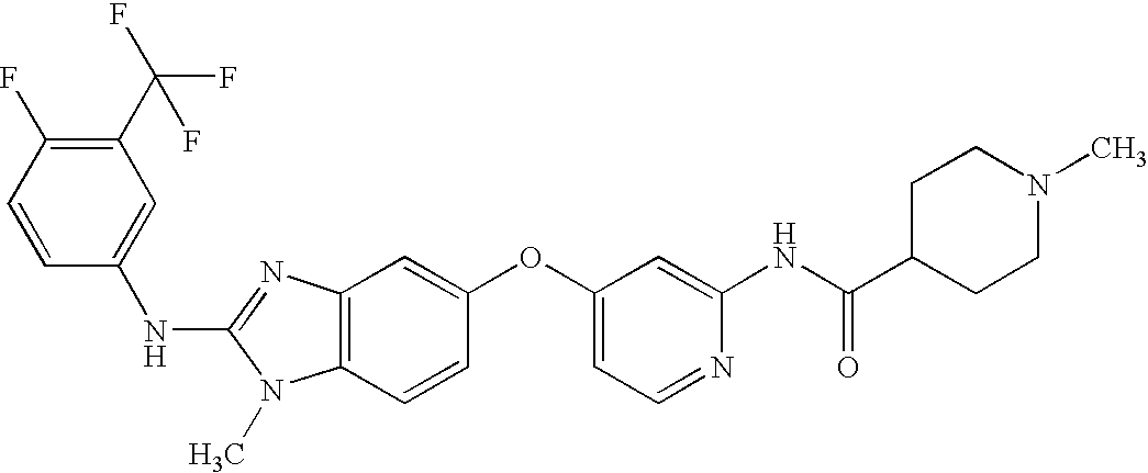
C1(C(F)(F)F)=C(F)C=CC(NC2=NC3=C(N2C)C=CC(OC2=CC=NC(NC(C4CCN(C)CC4)=O)=C2)=C3)=C1
